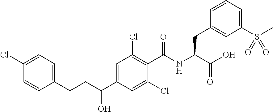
C1=C(C(CCC2=CC=C(Cl)C=C2)O)C=C(Cl)C(C(NC(CC2=CC(S(C)(=O)=O)=CC=C2)C(=O)O)=O)=C1Cl
